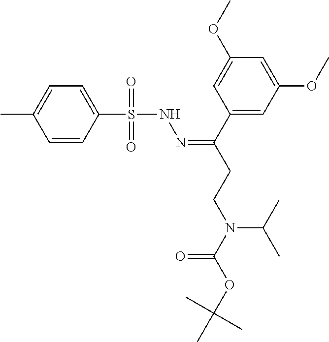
C1(C(=NNS(=O)(=O)C2=CC=C(C)C=C2)CCN(C(OC(C)(C)C)=O)C(C)C)=CC(OC)=CC(OC)=C1
